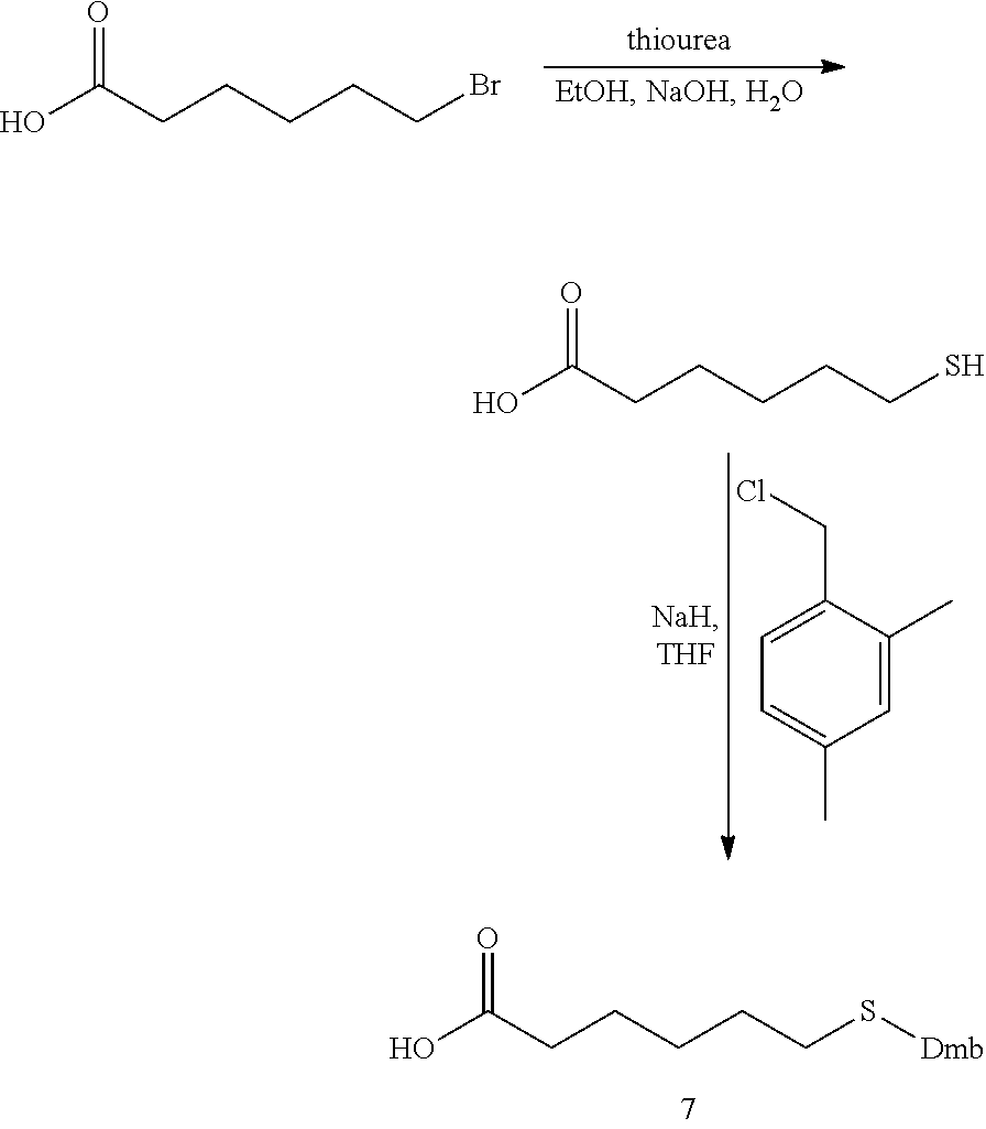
OC(CCCCCBr)=O.C1=C(CCl)C(C)=CC(C)=C1.OC(CCCCCS)=O.OC(CCCCCS[Dmb])=O
